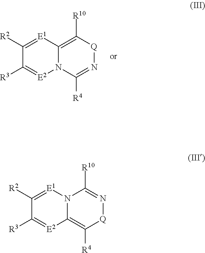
N12C(=C([R10])[Q]N=C1[R4])[E1]=C([R2])C([R3])=[E2]2.C12=C([R4])[Q]N=C([R10])N1[E1]=C([R2])C([R3])=[E2]2
